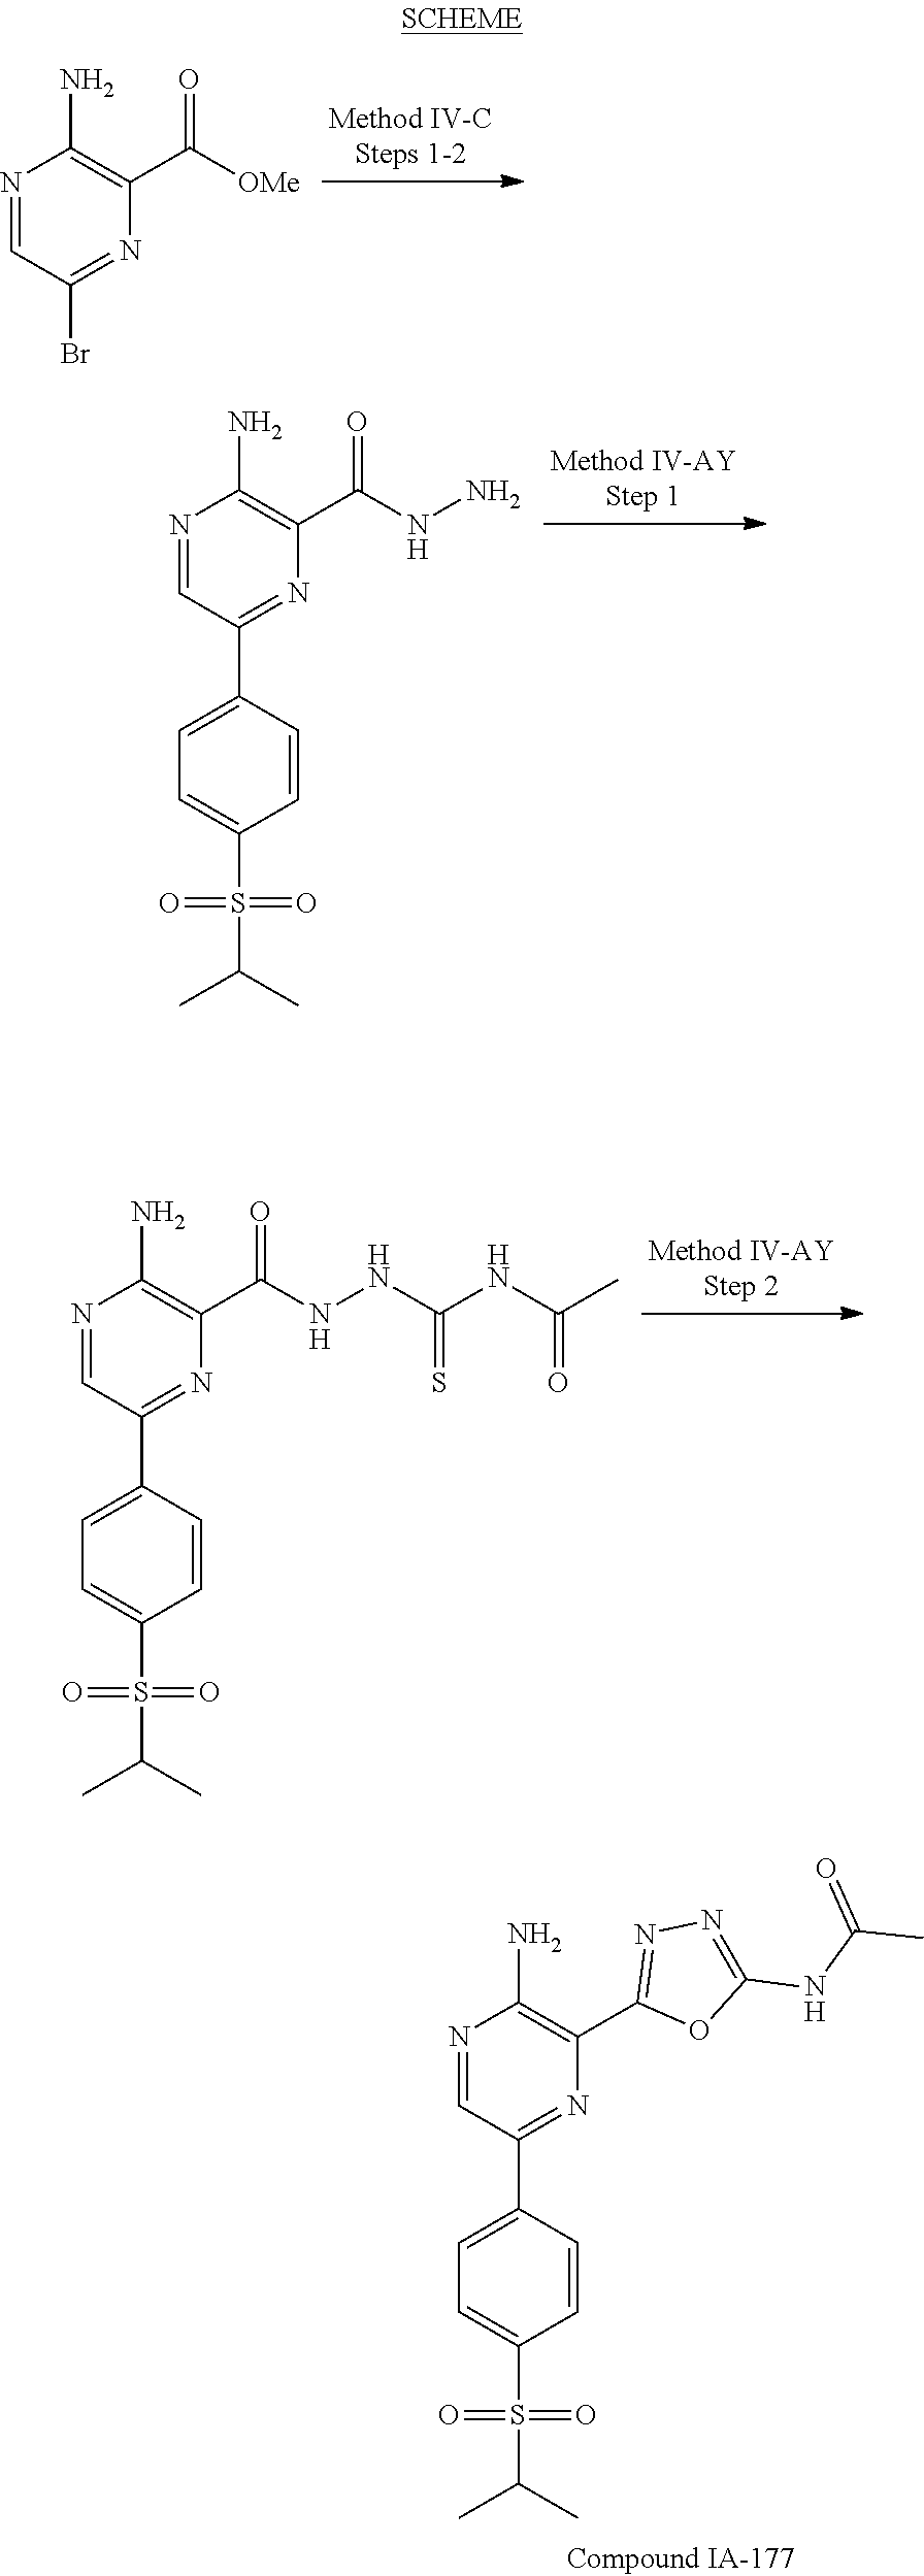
N1=CC(Br)=NC(C([OMe])=O)=C1N.N1=CC(C2=CC=C(S(C(C)C)(=O)=O)C=C2)=NC(C(=O)NN)=C1N.N1=CC(C2=CC=C(S(=O)(C(C)C)=O)C=C2)=NC(C(NNC(NC(C)=O)=S)=O)=C1N.N1=CC(C2=CC=C(S(=O)(C(C)C)=O)C=C2)=NC(C2=NN=C(NC(C)=O)O2)=C1N
